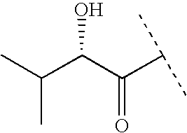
CC(C(C(C(C)C)=O)O)C
